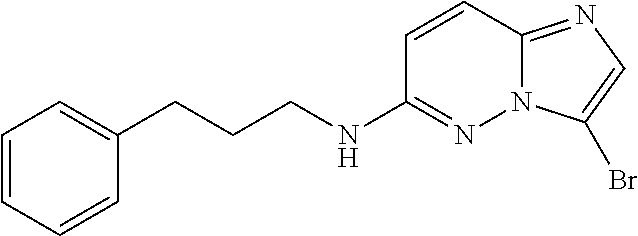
C1=CC2=NC=C(Br)N2N=C1NCCCC1=CC=CC=C1
